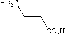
C(C[CO2H])[HO2C]
